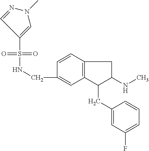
C(C1=CC2=C(C=C1)CC(NC)C2CC1=CC(F)=CC=C1)NS(=O)(=O)C1=CN(C)N=C1
